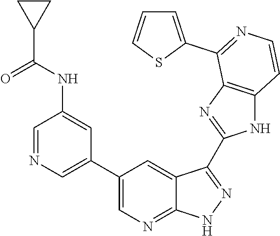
C1=NC=C(C2=CN=C3C(=C2)C(C2=NC4=C(N2)C=CN=C4C2=CC=CS2)=NN3)C=C1NC(C1CC1)=O
